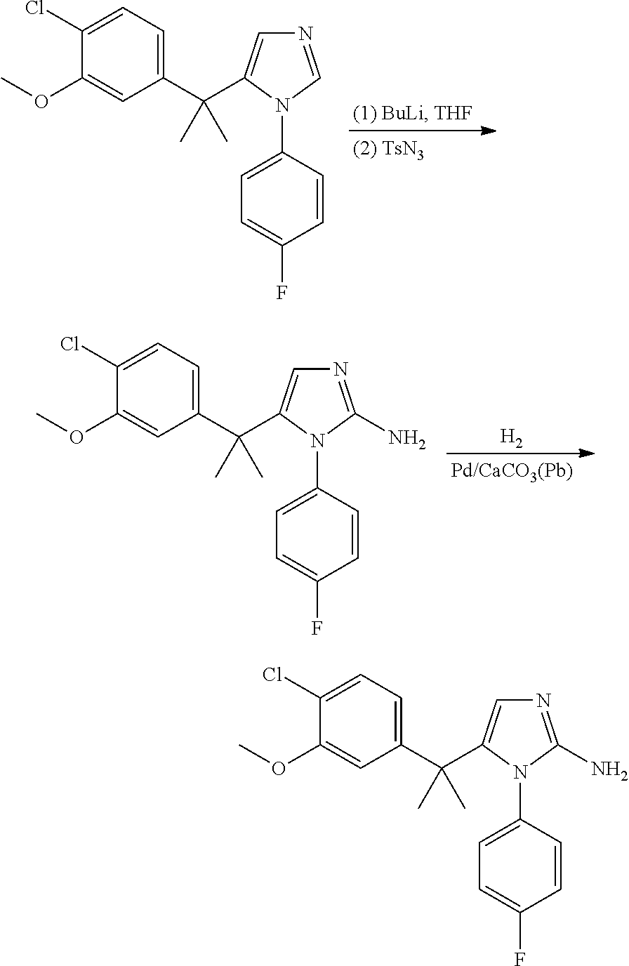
C1(Cl)=CC=C(C(C2=CN=CN2C2=CC=C(F)C=C2)(C)C)C=C1OC.[H2].C1(Cl)=CC=C(C(C2=CN=C(N)N2C2=CC=C(F)C=C2)(C)C)C=C1OC.C1(Cl)=CC=C(C(C2=CN=C(N)N2C2=CC=C(F)C=C2)(C)C)C=C1OC
